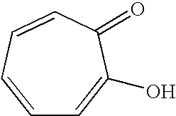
C1=CC=CC(=O)C(O)=C1
